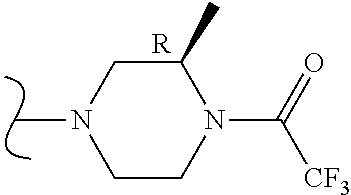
C1C(C)N(C(=O)[CF3])CCN1C.[R]
